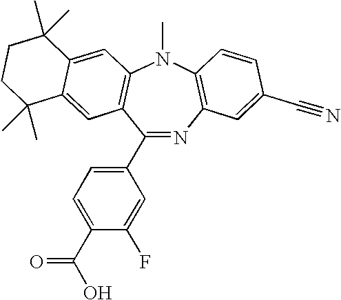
C1(C2=CC=C(C(O)=O)C(F)=C2)=NC2=C(N(C)C3=C1C=C1C(=C3)C(C)(C)CCC1(C)C)C=CC(C#N)=C2
